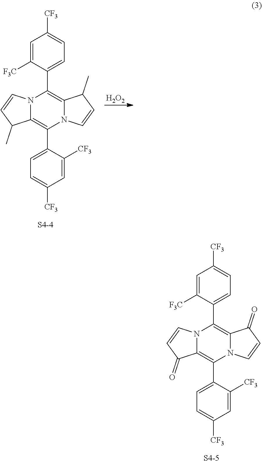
N12C(=C(C3=CC=C([CF3])C=C3[CF3])N3C(=C1C1=CC=C([CF3])C=C1[F3C])C(=O)C=C3)C(=O)C=C2.[S4-5].N12C(=C(C3=CC=C([CF3])C=C3[CF3])N3C(=C1C1=CC=C([CF3])C=C1[F3C])C(C)C=C3)C(C)C=C2.[S4-4].[H2O2]
